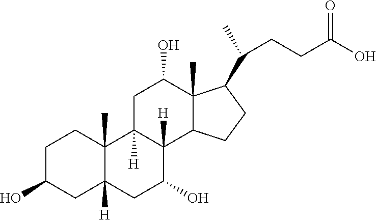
C1C(O)CC2([H])C(C)(C1)C1([H])C([H])(C(O)C2)C2C(C)(C(O)C1)C(C(C)CCC(O)=O)CC2
